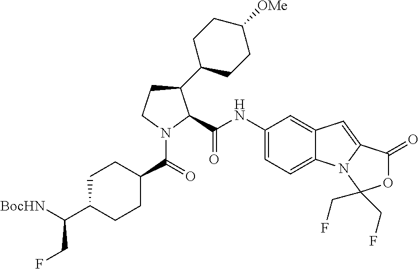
C1(C2CCC([OMe])CC2)CCN(C(=O)C2CCC(C([BocHN])CF)CC2)C1C(NC1=CC=C2C(=C1)C=C1N2C(CF)(CF)OC1=O)=O
